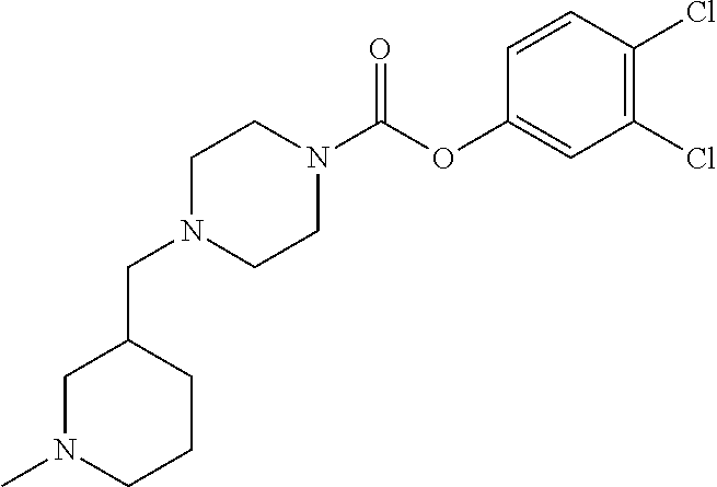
C(N1CCN(C(OC2=CC(Cl)=C(Cl)C=C2)=O)CC1)C1CN(C)CCC1
